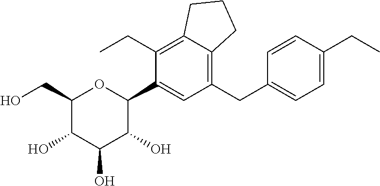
C1(CO)C(O)C(O)C(O)C(C2=CC(CC3=CC=C(CC)C=C3)=C3C(=C2CC)CCC3)O1
